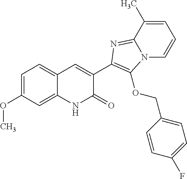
C1(C2=C(OCC3=CC=C(F)C=C3)N3C=CC=C(C)C3=N2)=CC2=CC=C(OC)C=C2NC1=O
